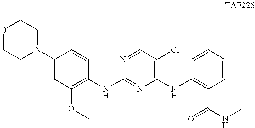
O1CCN(C2=CC(OC)=C(NC3=NC(NC4=C(C(NC)=O)C=CC=C4)=C(Cl)C=N3)C=C2)CC1
